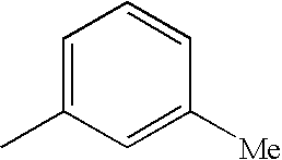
C1=C(C)C=C([Me])C=C1
